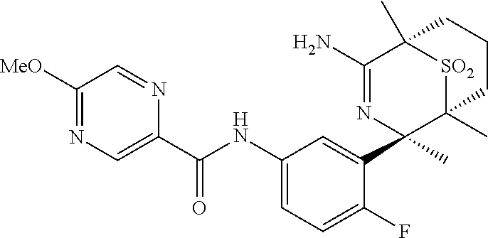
C1([MeO])=NC=C(C(NC2=CC=C(F)C(C3(C)N=C(N)C4(C)[SO2]C3(C)CCC4)=C2)=O)N=C1
